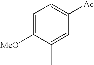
C1([MeO])=CC=C([Ac])C=C1C
